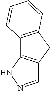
C12=C(CC3=C1NN=C3)C=CC=C2
